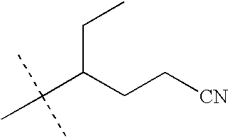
CC(C(CC[CN])CC)(C)C
